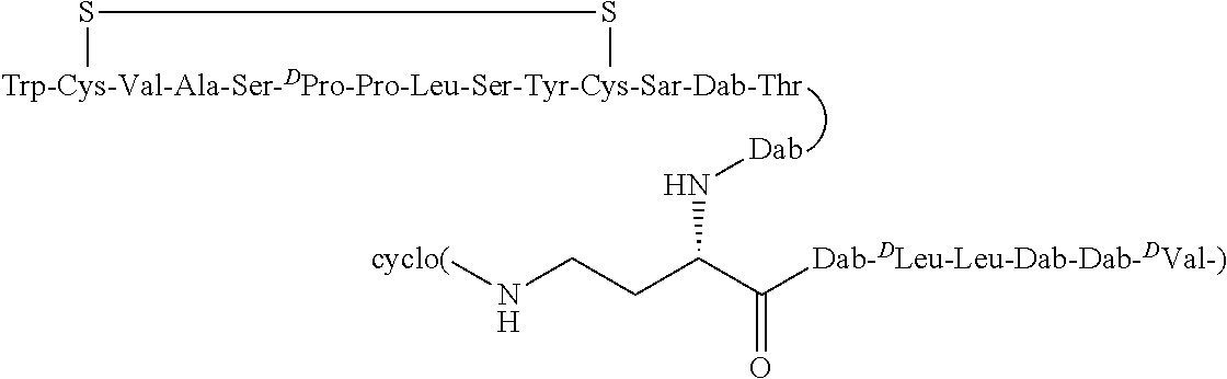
[Trp-Cys-Val-Ala-Ser-DPro-Pro-Leu-Ser-Tyr-Cys-Sar-Dab-Thr]1SS1.[Dab]NC(CCN[cyclo(])C([Dab-DLeu-Leu-Dab-Dab-DVal-)])=O
